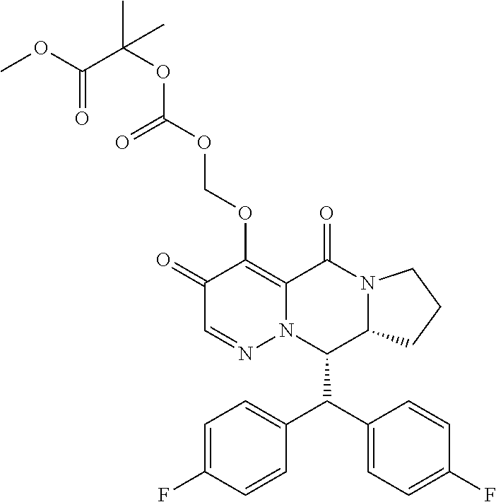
C1(=O)C=NN2C(=C1OCOC(=O)OC(C(OC)=O)(C)C)C(=O)N1C(C2C(C2=CC=C(F)C=C2)C2=CC=C(F)C=C2)CCC1
